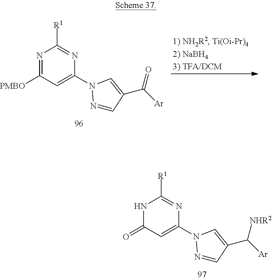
N1=C([PMBO])C=C(N2N=CC(C(=O)[Ar])=C2)N=C1[R1].N1C(=O)C=C(N2N=CC(C([NHR2])[Ar])=C2)N=C1[R1]
